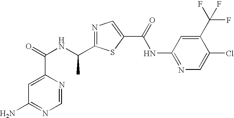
C1=NC(C(=O)NC(C2=NC=C(C(=O)NC3=NC=C(Cl)C(C(F)(F)F)=C3)S2)C)=CC(N)=N1
